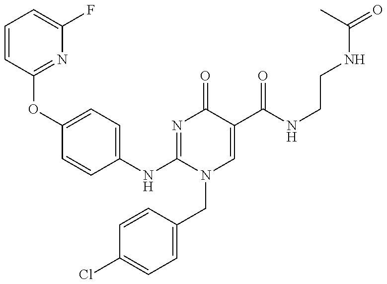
C1=CC(OC2=CC=C(NC3=NC(=O)C(C(NCCNC(=O)C)=O)=CN3CC3=CC=C(Cl)C=C3)C=C2)=NC(F)=C1
